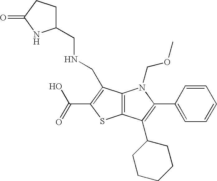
C12=C(C(C3CCCCC3)=C(C3=CC=CC=C3)N1COC)SC(C(=O)O)=C2CNCC1CCC(=O)N1
